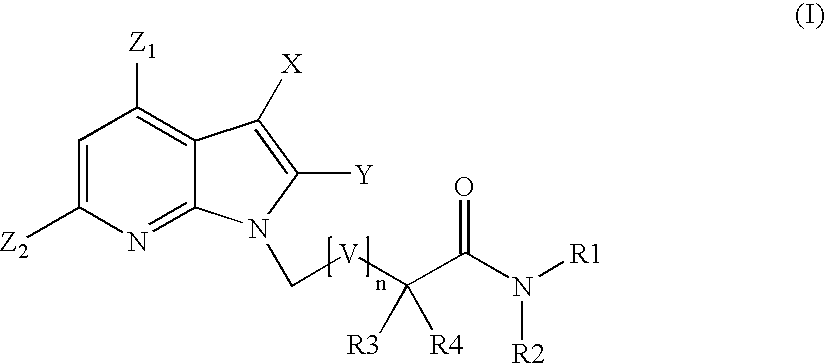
C1=C([Z2])N=C2C(=C1[Z1])C([X])=C([Y])N2C[V]C(C(N([R1])[R2])=O)([R4])[R3]
